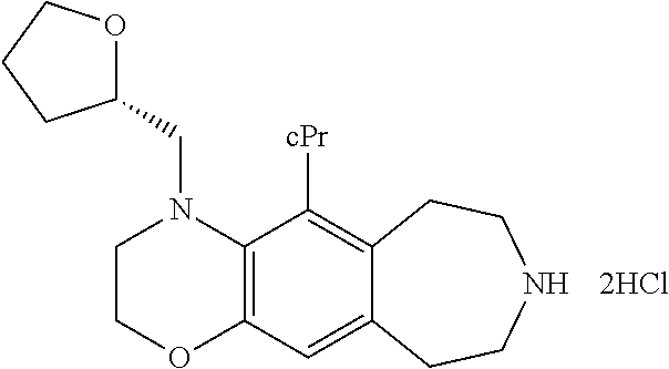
C1COC2=C(N1CC1OCCC1)C([cPr])=C1C(=C2)CCNCC1
